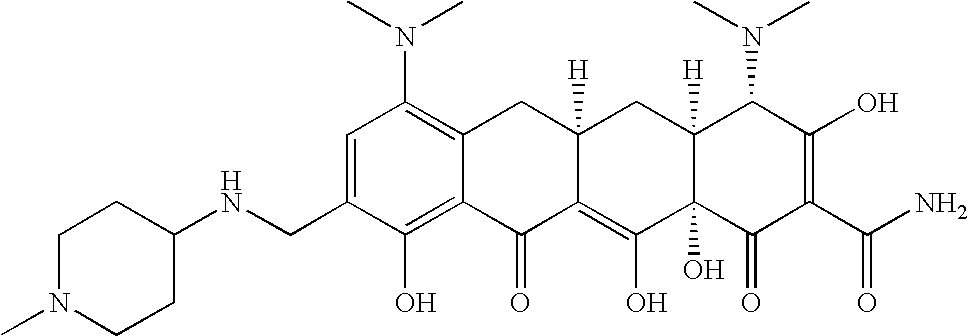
C1(CNC2CCN(C)CC2)=CC(N(C)C)=C2C(=C1O)C(=O)C1=C(O)C3(O)C([H])(CC1([H])C2)C(N(C)C)C(O)=C(C(N)=O)C3=O
